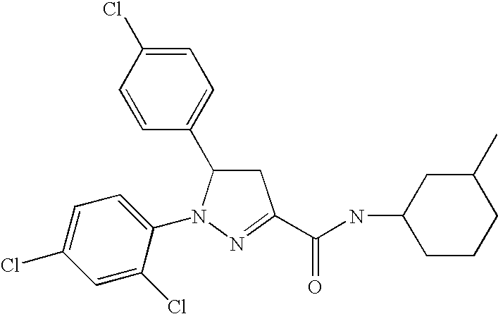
C1=C(Cl)C=CC(C2CC(C(=O)NC3CCCC(C)C3)=NN2C2=CC=C(Cl)C=C2Cl)=C1
